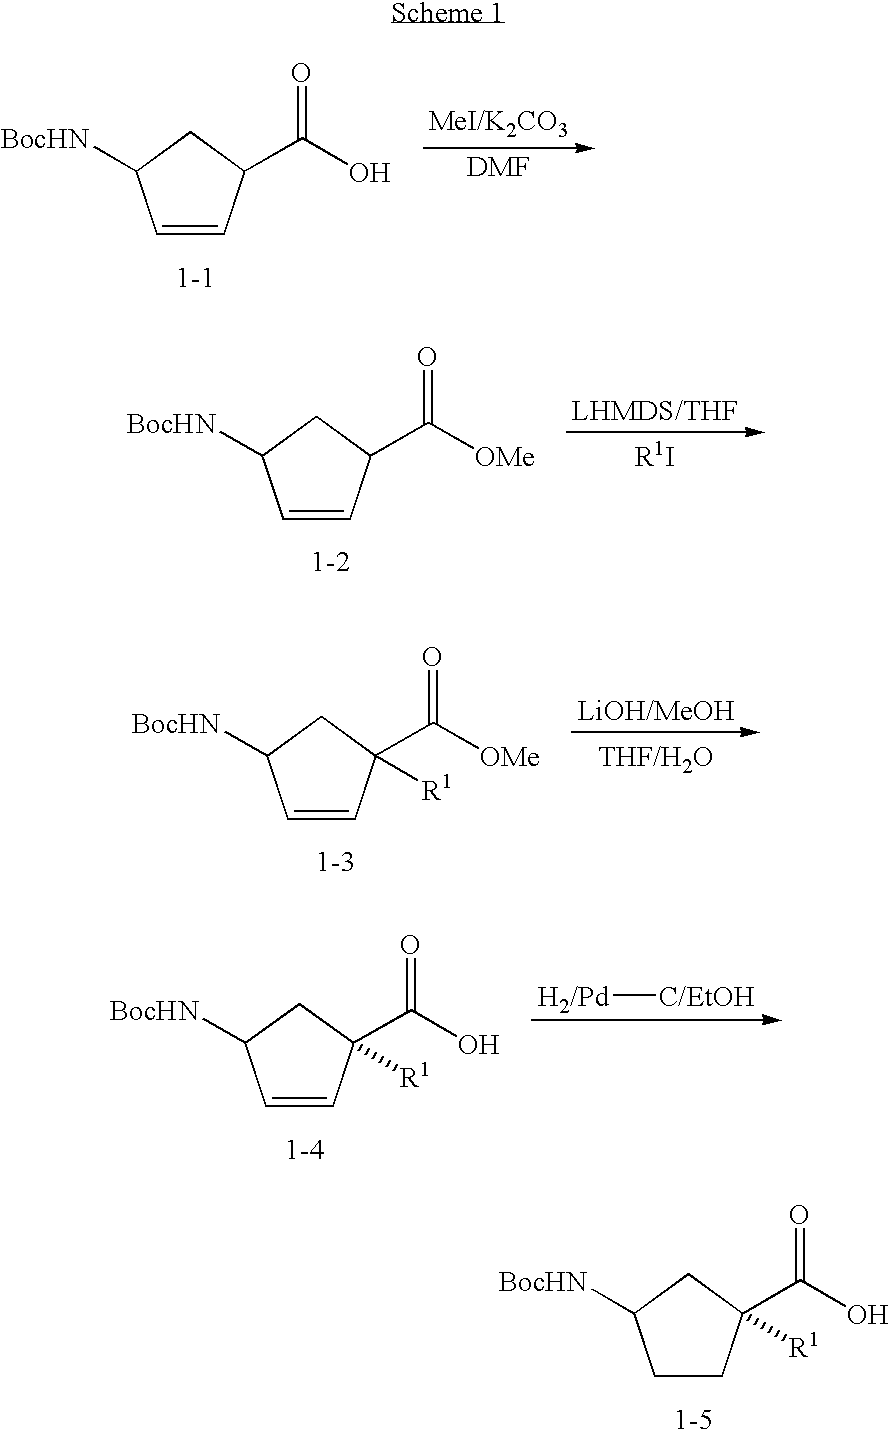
C1=CC(C(O)=O)CC1[BocHN].C1=CC(C([OMe])=O)CC1[BocHN].C1=CC(C([OMe])=O)([R1])CC1[BocHN].C1=CC(C(O)=O)([R1])CC1[BocHN].[H2/Pd][C/EtOH].C1CC(C(O)=O)([R1])CC1[BocHN]
